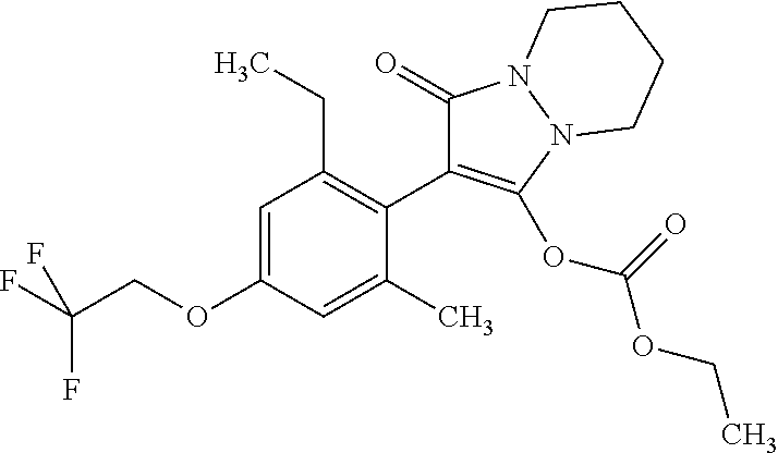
C1=C(OCC(F)(F)F)C=C(C)C(C2=C(OC(OCC)=O)N3N(C2=O)CCCC3)=C1CC
